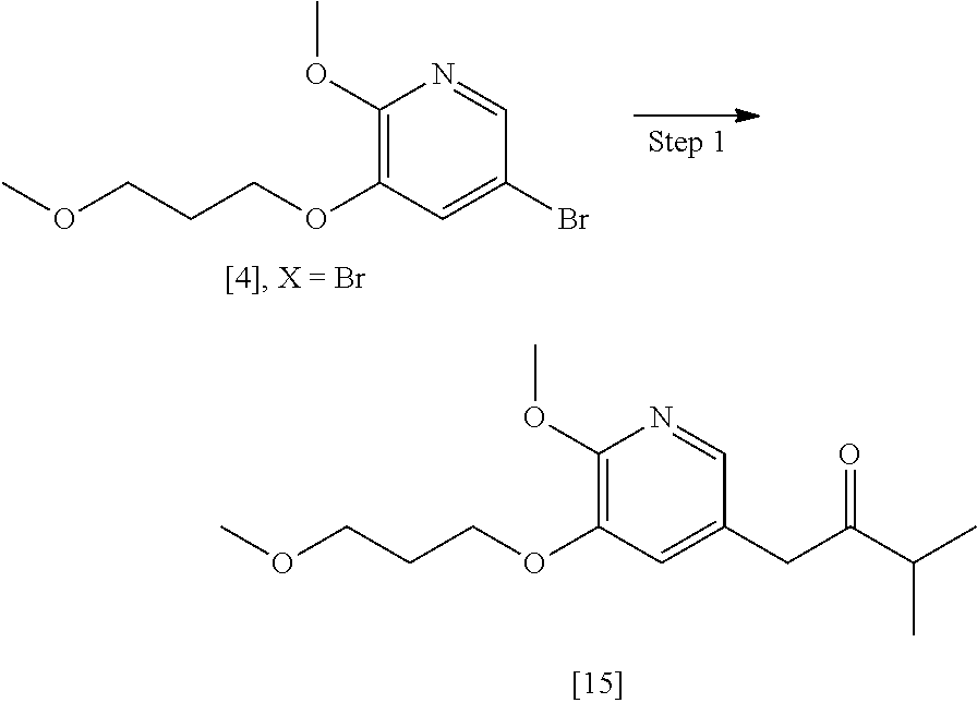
O(CCCOC1=C(OC)N=CC(CC(=O)C(C)C)=C1)C.O(CCCOC1=C(OC)N=CC(Br)=C1)C
